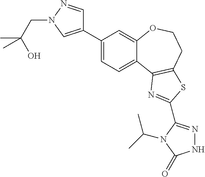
C1(C2=CN(CC(O)(C)C)N=C2)=CC=C2C(=C1)OCCC1=C2N=C(C2=NNC(=O)N2C(C)C)S1
